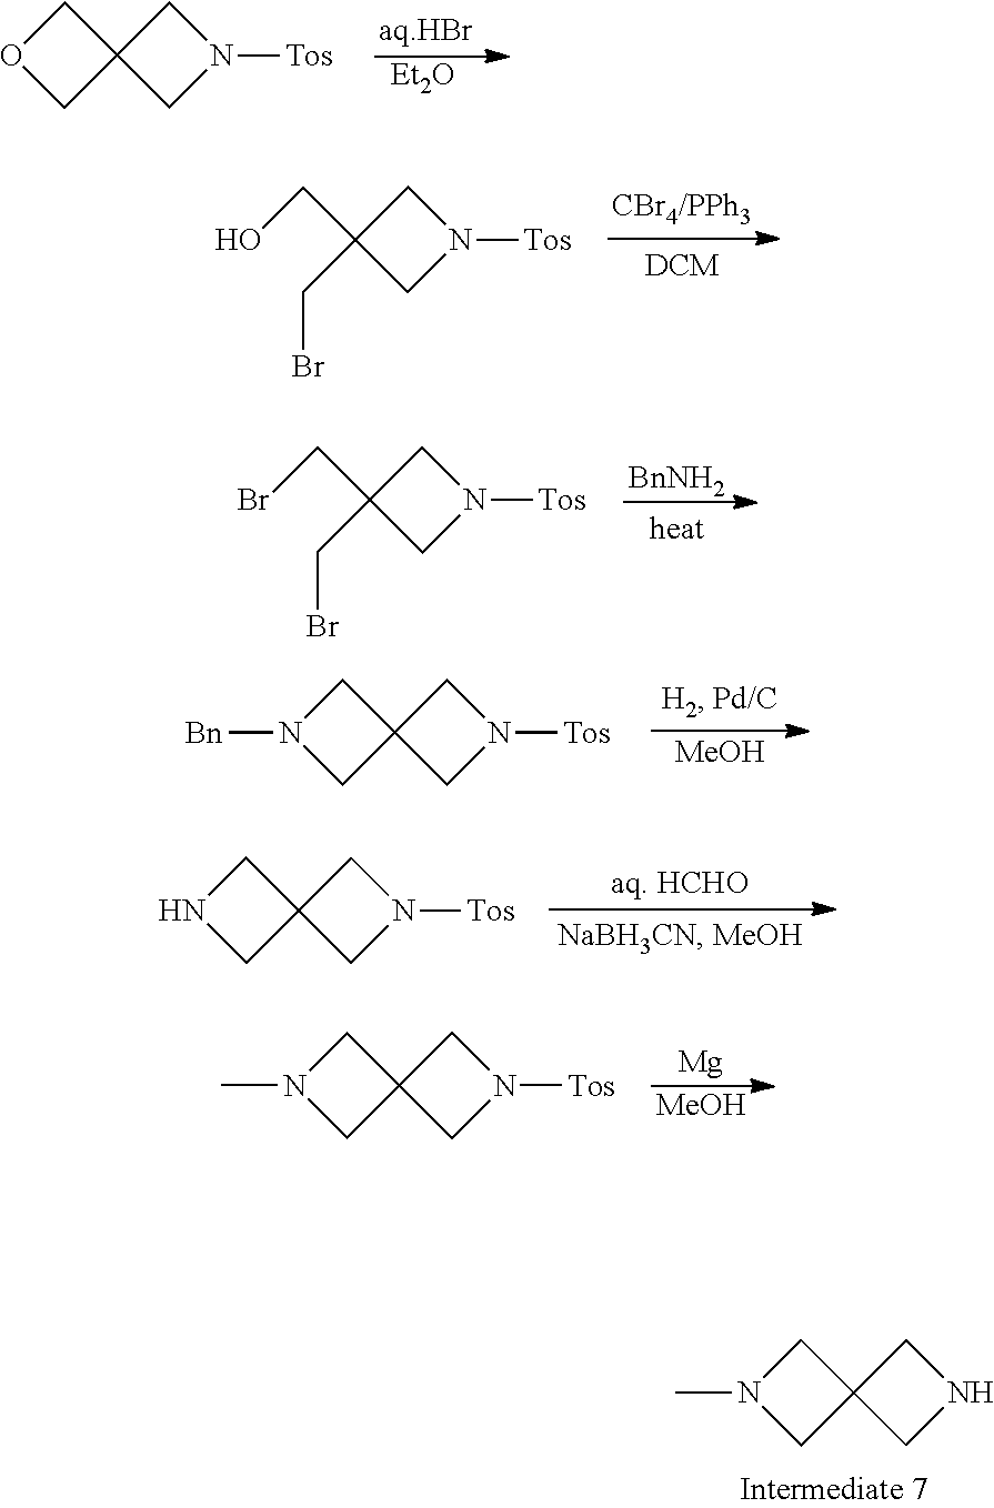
C1N(C)CC12CNC2.[Et2O].C1OCC12CN([Tos])C2.C(O)C1(CBr)CN([Tos])C1.[BnNH2].C(Br)C1(CBr)CN([Tos])C1.[MeOH].C1N([Bn])CC12CN([Tos])C2.C1NCC12CN([Tos])C2.[Mg].[MeOH].C1N(C)CC12CN([Tos])C2
